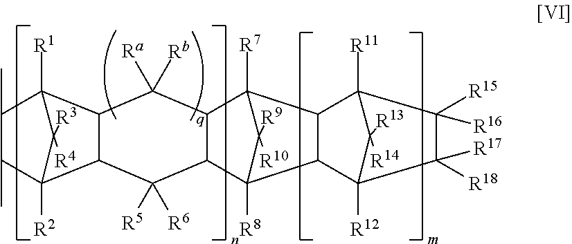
C1(C)C(C)C2([R2])C3C(C([Ra])([Rb])C4C(C3([R5])[R6])C3([R8])C5C(C4([R7])C3([R9])[R10])C3([R11])C([R16])([R15])C([R17])([R18])C5([R12])C3([R13])[R14])C1([R1])C2([R3])[R4]
